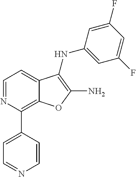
C12=C(C3=CC=NC=C3)N=CC=C1C(NC1=CC(F)=CC(F)=C1)=C(N)O2
